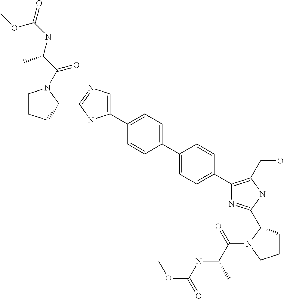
C1(C2=CC=C(C3=CC=C(C4=C(CO)NC(C5CCCN5C(=O)C(C)NC(OC)=O)=N4)C=C3)C=C2)=CN=C(C2N(C(=O)C(NC(=O)OC)C)CCC2)N1
